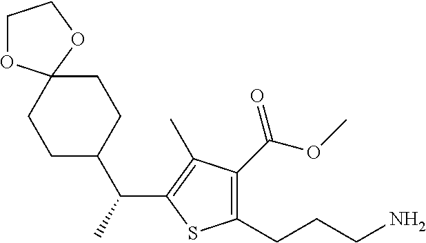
C1C(C(C2=C(C)C(C(OC)=O)=C(CCCN)S2)C)CCC2(C1)OCCO2
